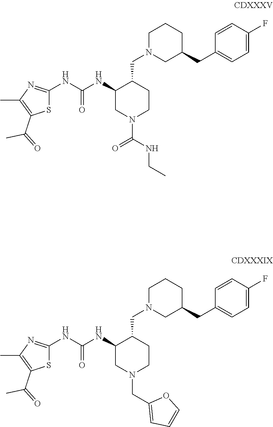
N(C(NC1CN(C(=O)NCC)CCC1CN1CC(CC2=CC=C(F)C=C2)CCC1)=O)C1=NC(C)=C(C(=O)C)S1.N(C(NC1CN(CC2=CC=CO2)CCC1CN1CC(CC2=CC=C(F)C=C2)CCC1)=O)C1=NC(C)=C(C(=O)C)S1
